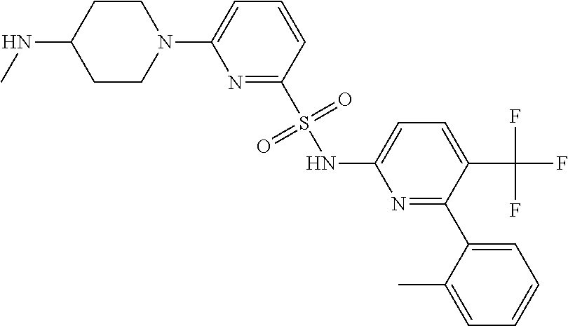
C1CN(C2=CC=CC(S(NC3=CC=C(C(F)(F)F)C(C4=CC=CC=C4C)=N3)(=O)=O)=N2)CCC1NC
